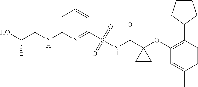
C1(NCC(O)C)=CC=CC(S(=O)(=O)NC(=O)C2(OC3=C(C4CCCC4)C=CC(C)=C3)CC2)=N1
